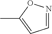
CC1=CC=NO1
